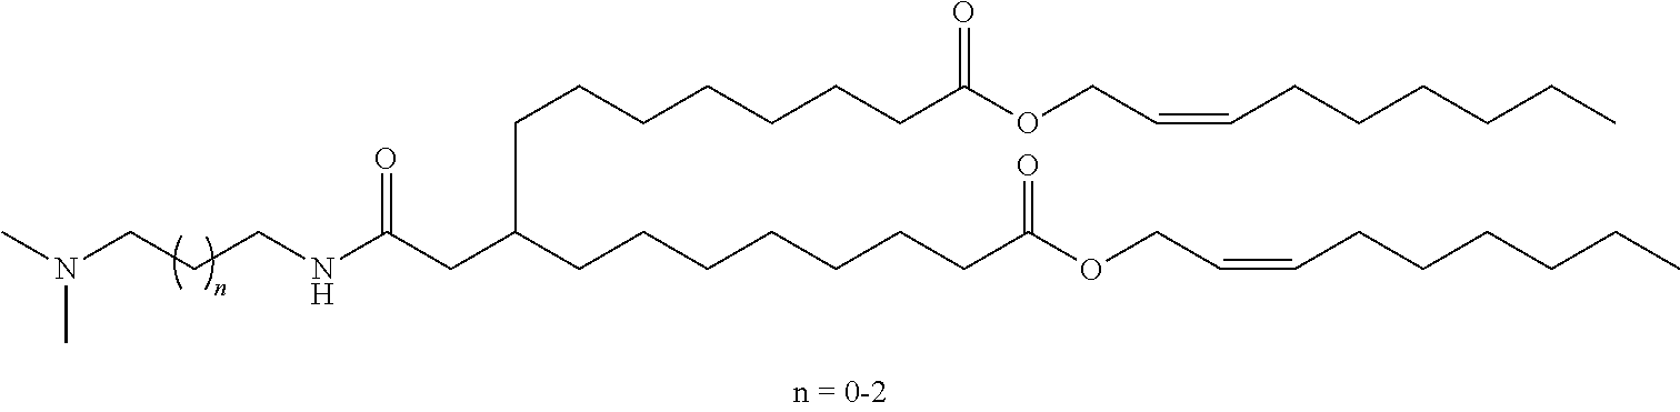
C(CCNC(CC(CCCCCCCC(OCC=CCCCCCC)=O)CCCCCCCC(OCC=CCCCCCC)=O)=O)N(C)C
